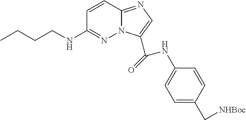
C1=CC2=NC=C(C(=O)NC3=CC=C(C[NHBoc])C=C3)N2N=C1NCCCC
